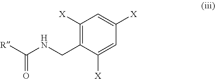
C1([X])=C(CNC([R])=O)C([X])=CC([X])=C1
